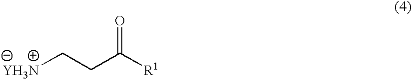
[YH3N]CCC([R1])=O
